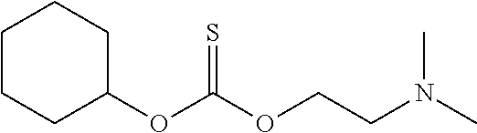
C1(OC(OCCN(C)C)=S)CCCCC1
